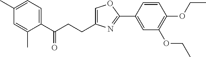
C1=C(CCC(C2=CC=C(C)C=C2C)=O)N=C(C2=CC(OCC)=C(OCC)C=C2)O1
